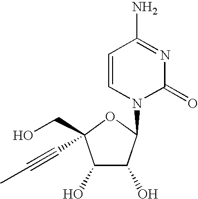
C1(O)C(O)C(N2C(=O)N=C(N)C=C2)OC1(CO)C#CC
